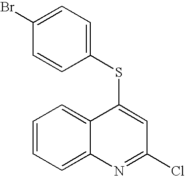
C1(SC2=CC(Cl)=NC3=CC=CC=C32)=CC=C(Br)C=C1
